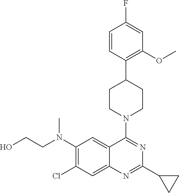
C1=CC(C2CCN(C3=NC(C4CC4)=NC4=CC(Cl)=C(N(CCO)C)C=C34)CC2)=C(OC)C=C1F
